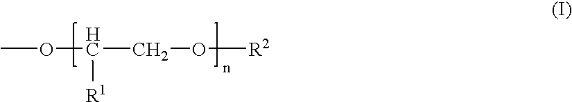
COC(CO[R2])[R1]
